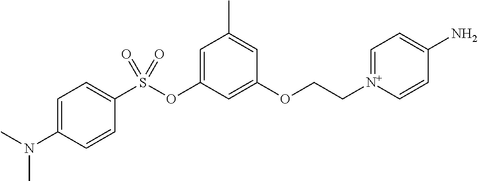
C1=C(N(C)C)C=CC(S(OC2=CC(C)=CC(OCC[N+]3=CC=C(N)C=C3)=C2)(=O)=O)=C1
